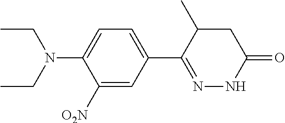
CCN(CC)C1=CC=C(C2=NNC(=O)CC2C)C=C1[O2N]
